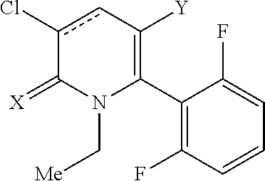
C1(C2=C([Y])cc(Cl)C(=[X])N2C[Me])=C(F)C=CC=C1F
